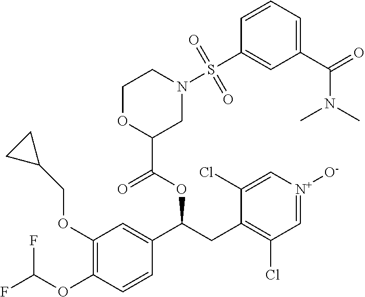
C1(OCC2CC2)=C(OC(F)F)C=CC(C(OC(=O)C2CN(S(C3=CC(C(=O)N(C)C)=CC=C3)(=O)=O)CCO2)CC2=C(Cl)C=[N+]([O-])C=C2Cl)=C1
